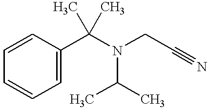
C1=C(C(N(CC#N)C(C)C)(C)C)C=CC=C1
